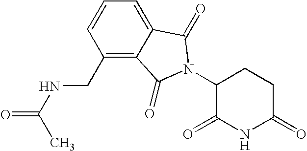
C1=CC(CNC(C)=O)=C2C(=C1)C(=O)N(C1C(=O)NC(=O)CC1)C2=O
